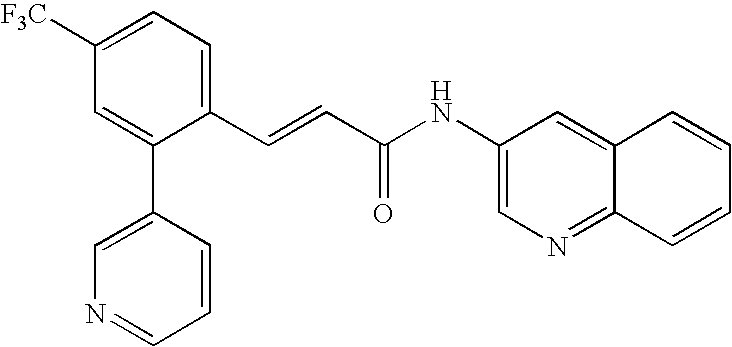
C1=C([F3C])C=C(C2=CN=CC=C2)C(C=CC(NC2=CN=C3C(=C2)C=CC=C3)=O)=C1
